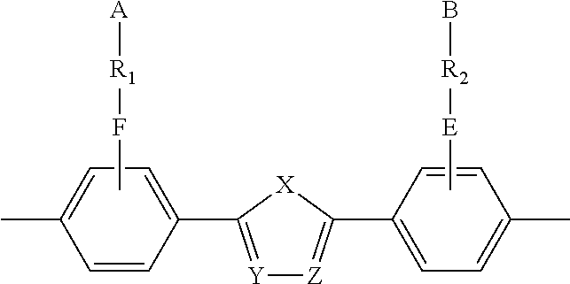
CF[R1][A].C[E][R2]B.C1=CC(C2=[Y][Z]=C(C3=CC=C(C)C=C3)[X]2)=CC=C1C
